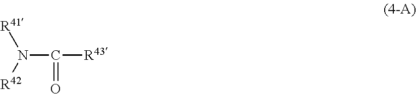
N([R42])([R41])C(=O)[R43]
